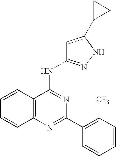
C12=C(N=C(C3=C([CF3])C=CC=C3)N=C1NC1=NNC(C3CC3)=C1)C=CC=C2
